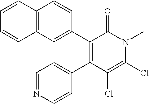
C1=CC2=C(C=C1)C=CC(C1=C(C3=CC=NC=C3)C(Cl)=C(Cl)N(C)C1=O)=C2
